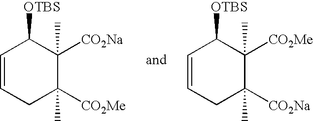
C1=CCC([CO2Me])(C)C([CO2Na])(C)C1[OTBS].C1=CCC([CO2Na])(C)C([CO2Me])(C)C1[OTBS]
